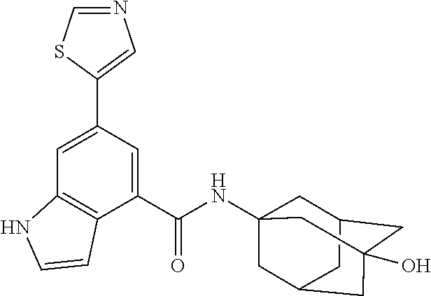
C1=C(C2=CN=CS2)C=C(C(NC23CC4CC(O)(CC(C2)C4)C3)=O)C2=C1NC=C2
